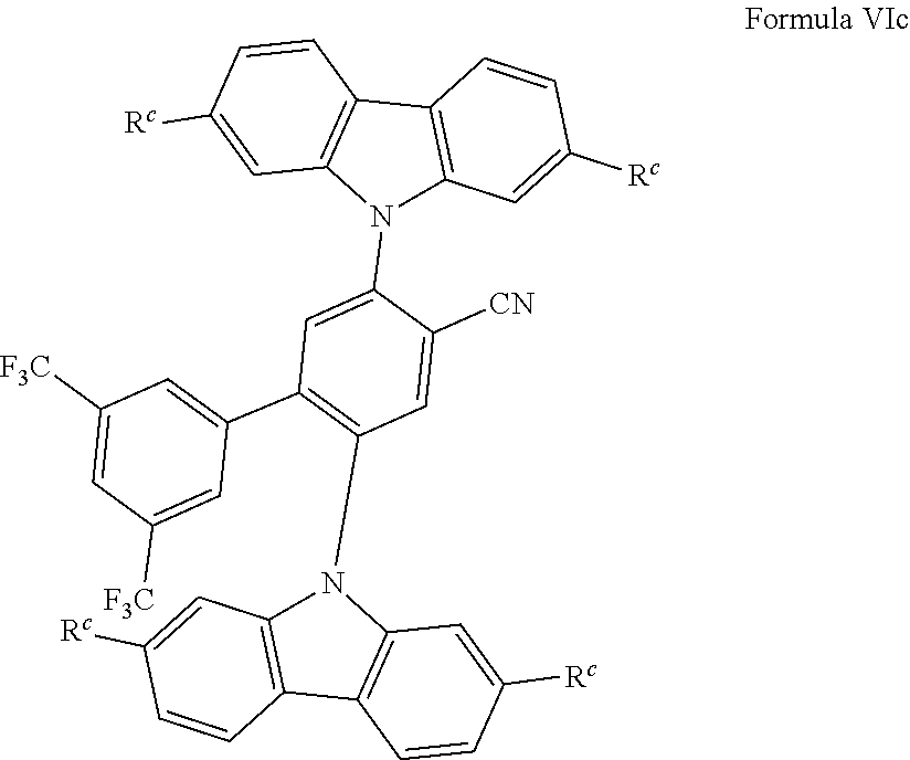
C1=C(N2C3=C(C4=C2C=C([Rc])C=C4)C=CC([Rc])=C3)C([CN])=CC(N2C3=C(C4=C2C=C([Rc])C=C4)C=CC([Rc])=C3)=C1C1=CC([F3C])=CC([F3C])=C1
